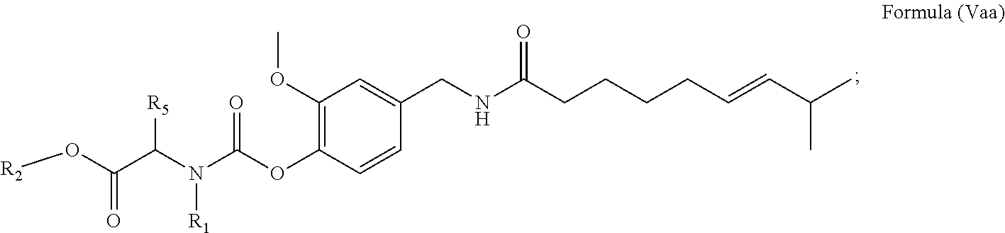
C1(OC)=C(OC(N(C(C(O[R2])=O)[R5])[R1])=O)C=CC(CNC(CCCCC=CC(C)C)=O)=C1
